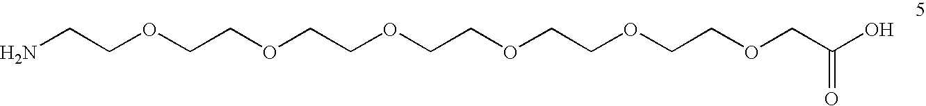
NCCOCCOCCOCCOCCOCCOCC(O)=O
